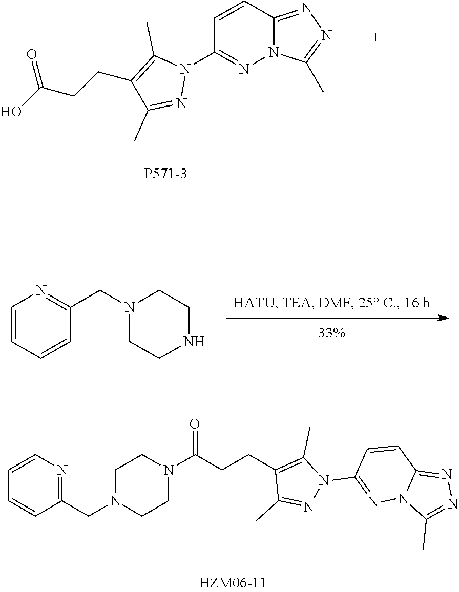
C1=CC2=NN=C(C)N2N=C1N1C(C)=C(CCC(O)=O)C(C)=N1.C1=CC=CC(CN2CCNCC2)=N1.C1(CN2CCN(C(CCC3=C(C)N(C4=NN5C(=NN=C5C)C=C4)N=C3C)=O)CC2)=NC=CC=C1
